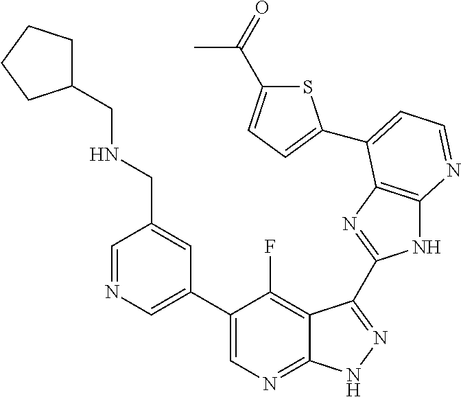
C1=NC=C(C2=CN=C3C(=C2F)C(C2=NC4=C(N2)N=CC=C4C2=CC=C(C(=O)C)S2)=NN3)C=C1CNCC1CCCC1
